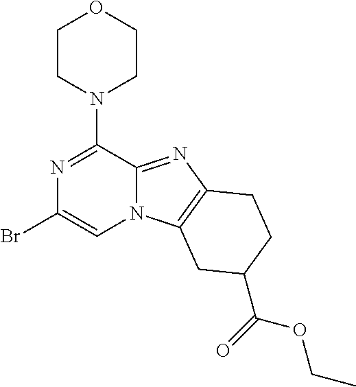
N1=C(N2CCOCC2)C2=NC3=C(N2C=C1Br)CC(C(=O)OCC)CC3
